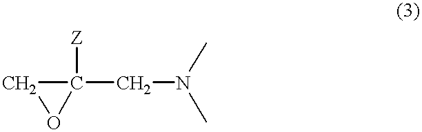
C1OC1([Z])CN(C)C
